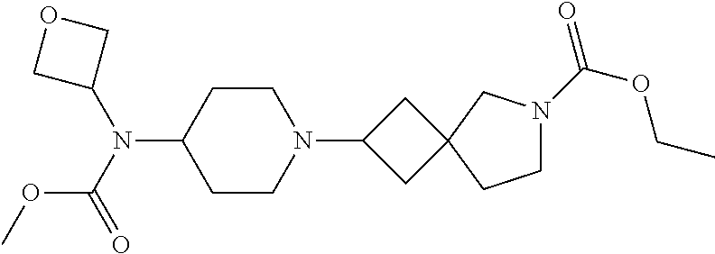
C1CC(N(C(OC)=O)C2COC2)CCN1C1CC2(C1)CN(C(=O)OCC)CC2
